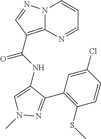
N12C(=C(C(NC3=CN(C)N=C3C3=C(SC)C=CC(Cl)=C3)=O)C=N1)N=CC=C2
